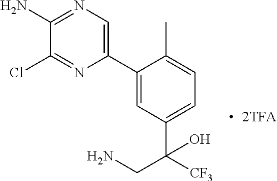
C1(C2=CC(C([CF3])(CN)O)=CC=C2C)=CN=C(N)C(Cl)=N1
